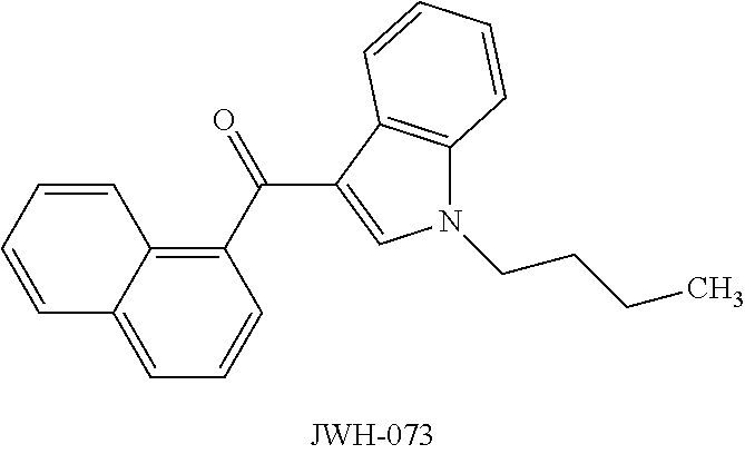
C1=CC=CC2=C(C(=O)C3=CN(CCCC)C4=C3C=CC=C4)C=CC=C12
